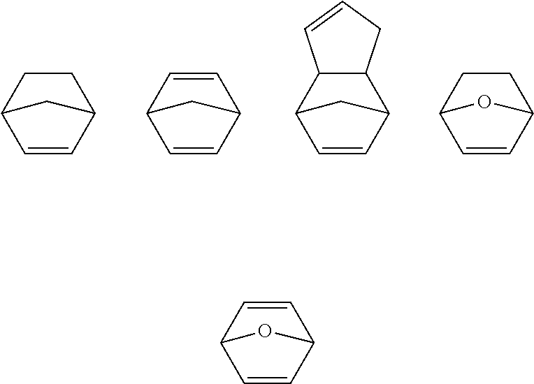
C1=CC2CCC1C2.C1=CC2C=CC1C2.C1=CC2C3C(C1C2)C=CC3.C1=CC2CCC1O2.C1=CC2C=CC1O2
